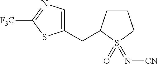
S1(=O)(=N[CN])CCCC1CC1=CN=C([F3C])S1
